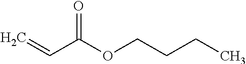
C=CC(OCCCC)=O
